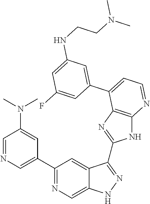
C1=NC=C(C2=NC=C3C(=C2)C(C2=NC4=C(N2)N=CC=C4C2=CC(NCCN(C)C)=CC(F)=C2)=NN3)C=C1N(C)C
